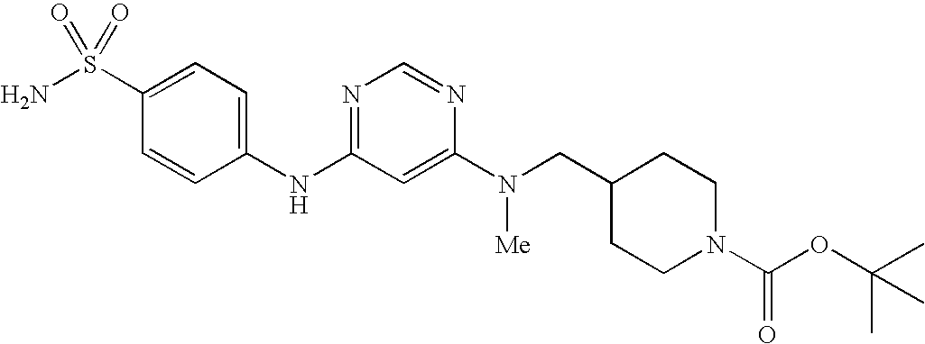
C1(S(N)(=O)=O)=CC=C(NC2=NC=NC(N([Me])CC3CCN(C(OC(C)(C)C)=O)CC3)=C2)C=C1
